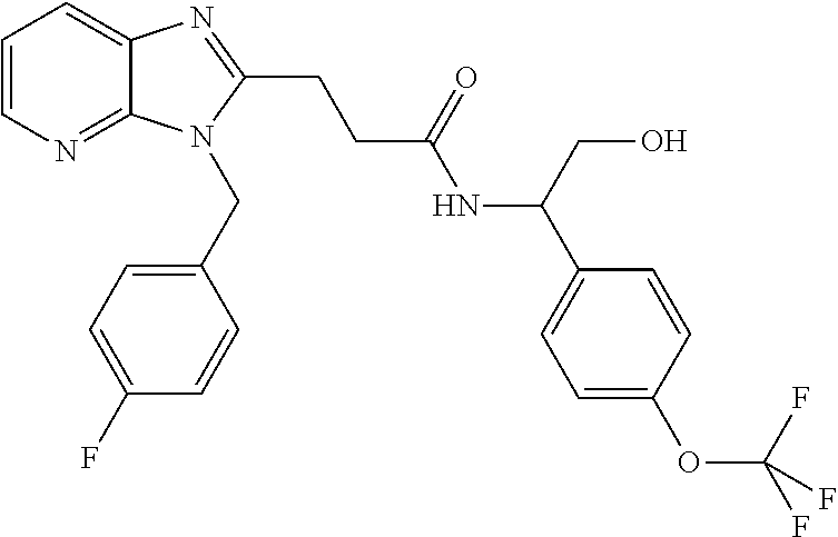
C1=CN=C2C(=C1)N=C(CCC(NC(C1=CC=C(OC(F)(F)F)C=C1)CO)=O)N2CC1=CC=C(F)C=C1
